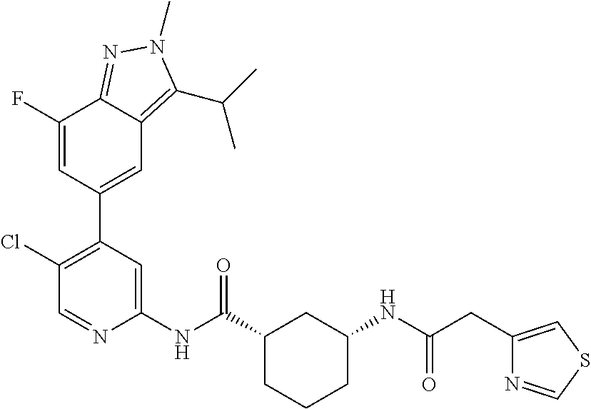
C1(NC(C2CCCC(NC(CC3=CSC=N3)=O)C2)=O)=CC(C2=CC3=C(C(C)C)N(C)N=C3C(F)=C2)=C(Cl)C=N1
